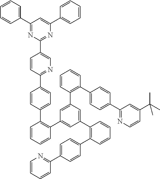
C1=CC(C2=CC=C(C3=C(C4=CC(C5=C(C6=CC=C(C7=NC=CC=C7)C=C6)C=CC=C5)=CC(C5=C(C6=CC=C(C7=NC=CC(C(C)(C)C)=C7)C=C6)C=CC=C5)=C4)C=CC=C3)C=C2)=NC=C1C1=NC(C2=CC=CC=C2)=CC(C2=CC=CC=C2)=N1
